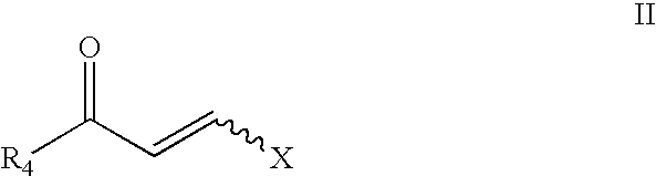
[R4]C(C=C[X])=O
